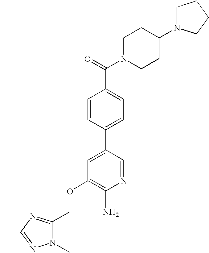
C(OC1=C(N)N=CC(C2=CC=C(C(=O)N3CCC(N4CCCC4)CC3)C=C2)=C1)C1=NC(C)=NN1C
